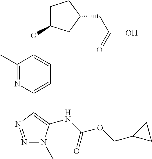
N1=NC(C2=CC=C(OC3CCC(CC(O)=O)C3)C(C)=N2)=C(NC(OCC2CC2)=O)N1C
